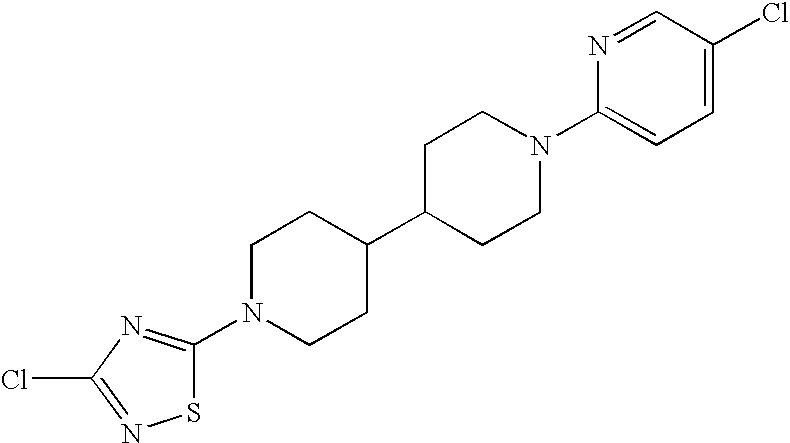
N1(C2=NC(Cl)=NS2)CCC(C2CCN(C3=CC=C(Cl)C=N3)CC2)CC1
